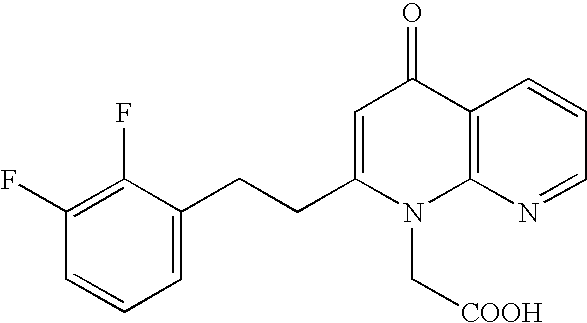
C1(F)=C(F)C(CCC2=CC(=O)C3=C(N2C[COOH])N=CC=C3)=CC=C1
